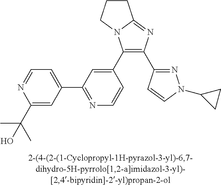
C1(C2=CC(C3=CC=NC(C(C)(C)O)=C3)=NC=C2)=C(C2=NN(C3CC3)C=C2)N=C2N1CCC2
